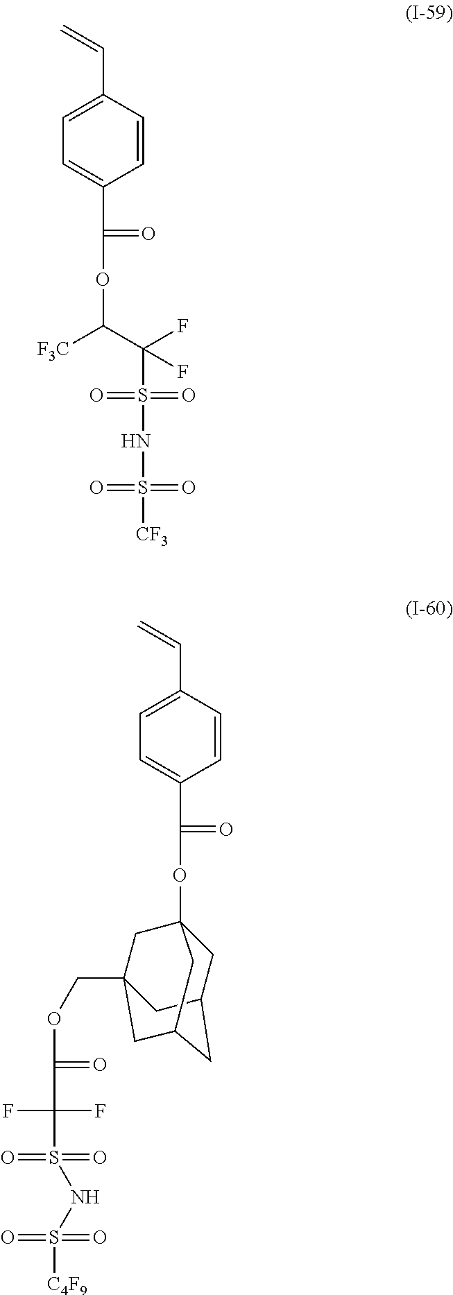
C=CC1=CC=C(C(=O)OC([F3C])C(F)(F)S(=O)(=O)NS(=O)(=O)[CF3])C=C1.C=CC1=CC=C(C(=O)OC23CC4CC(CC(COC(=O)C(F)(F)S(=O)(=O)NS(=O)(=O)[C4F9])(C2)C4)C3)C=C1
